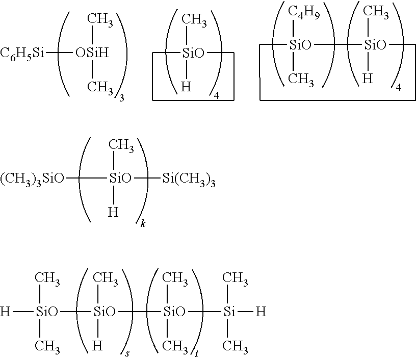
[(CH3)3SiO][SiO]([H])(C)[Si(CH3)3].C[Si](C)([SiO](C)(C)[SiO](C)([H])[SiO](C)(C)[H])[H].C[SiO]([H])(C)C.[C6H5Si][OSiH](C)C.C[SiO]([H])(C)[SiO]([C4H9])(C)C
